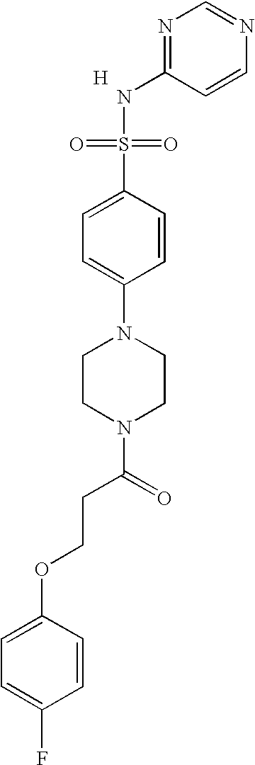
[H].N1=C(NS(=O)(=O)C2=CC=C(N3CCN(C(=O)CCOC4=CC=C(F)C=C4)CC3)C=C2)C=CN=C1
